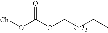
[Ch]OC(OCCCC)=O
